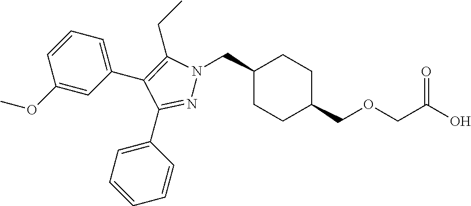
C1(CN2N=C(C3=CC=CC=C3)C(C3=CC=CC(OC)=C3)=C2CC)CCC(COCC(O)=O)CC1
